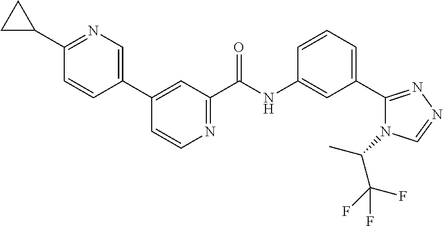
C1(C2CC2)=NC=C(C2=CC(C(NC3=CC(C4=NN=CN4C(C)C(F)(F)F)=CC=C3)=O)=NC=C2)C=C1
